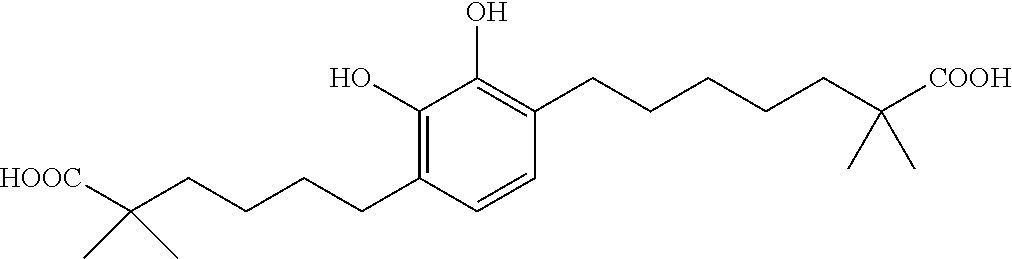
C1(CCCCC(C)(C)[HOOC])=C(O)C(O)=C(CCCCCC(C)(C)[COOH])C=C1
